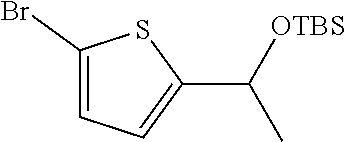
C1(Br)=CC=C(C([OTBS])C)S1
